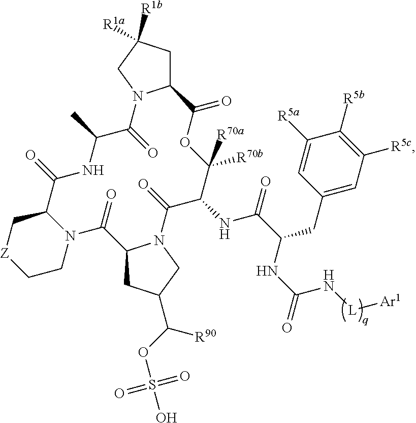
C12CC([R1a])([R1b])CN1C(=O)C(C)NC(=O)C1C[Z]CCN1C(=O)C1CC(C(OS(O)(=O)=O)[R90])CN1C(=O)C(NC(C(NC(=O)N[L][Ar1])CC1=CC([R5c])=C([R5b])C([R5a])=C1)=O)C([R70b])([R70a])OC2=O
